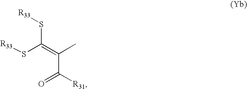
S(C(=C(C)C([R31])=O)S[R33])[R33]
